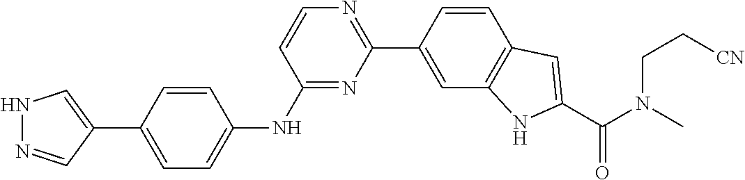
C1=CC(C2=NC=CC(NC3=CC=C(C4=CNN=C4)C=C3)=N2)=CC2=C1C=C(C(N(C)CC[CN])=O)N2
